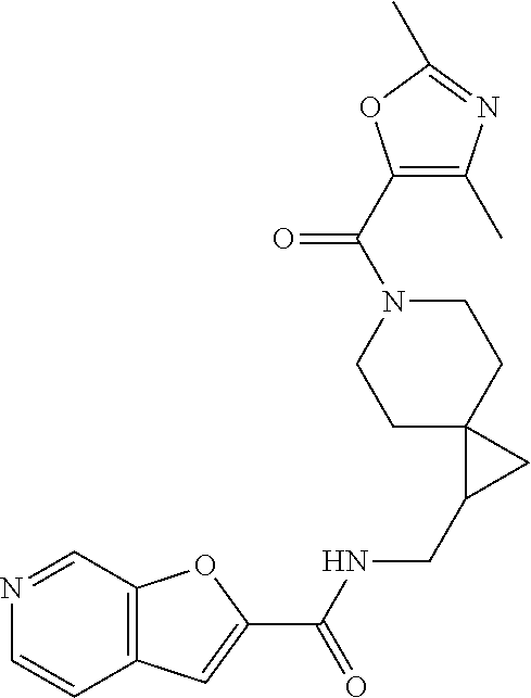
C1C2(CCN(C(=O)C3=C(C)N=C(C)O3)C1)C(CNC(C1=CC3=C(O1)C=NC=C3)=O)C2
